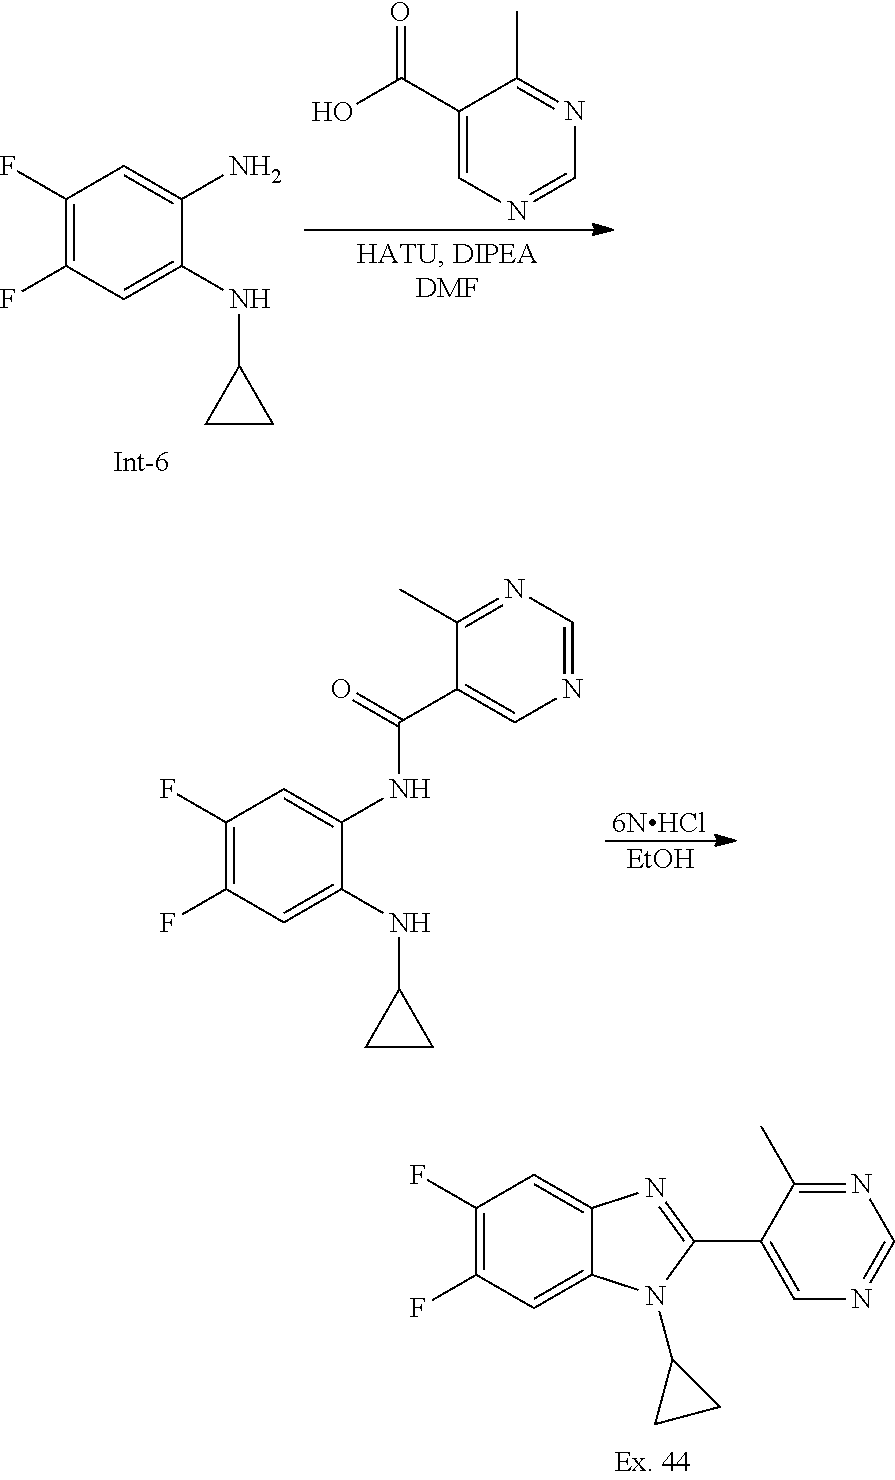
C1(F)=C(F)C=C(NC2CC2)C(N)=C1.C1(C(O)=O)=CN=CN=C1C.C1(F)=C(F)C=C(NC2CC2)C(NC(C2=CN=CN=C2C)=O)=C1.[EtOH].[6NHCl].C1(F)=C(F)C=C2C(=C1)N=C(C1=CN=CN=C1C)N2C1CC1
